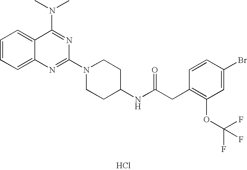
C1=CC=C2C(=C1)C(N(C)C)=NC(N1CCC(NC(CC3=C(OC(F)(F)F)C=C(Br)C=C3)=O)CC1)=N2.Cl
